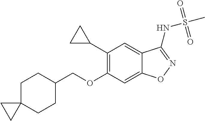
C1C(COC2=C(C3CC3)C=C3C(=C2)ON=C3NS(C)(=O)=O)CCC2(C1)CC2
